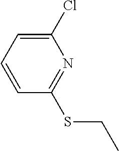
S(CC)C1=NC(Cl)=CC=C1
